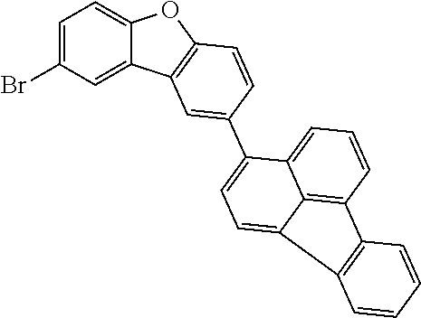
C12=CC=C(Br)C=C1C1=C(O2)C=CC(C2=CC=C3C4=C(C=CC=C24)C2=C3C=CC=C2)=C1
